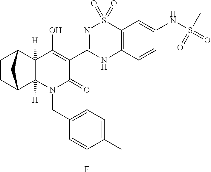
C1CC2C3([H])C([H])(C1C2)C(O)=C(C1=NS(=O)(=O)C2=C(N1)C=CC(NS(=O)(=O)C)=C2)C(=O)N3CC1=CC=C(C)C(F)=C1
